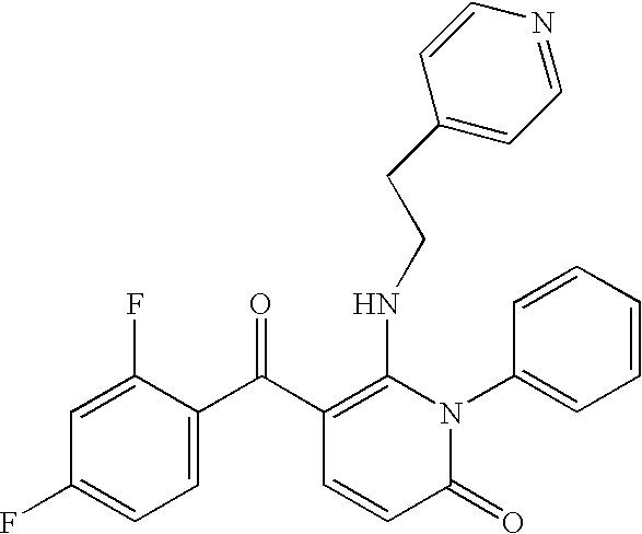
C1(F)=CC(F)=CC=C1C(C1=C(NCCC2=CC=NC=C2)N(C2=CC=CC=C2)C(=O)C=C1)=O
